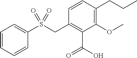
C1=CC=CC(S(CC2=C(C(=O)O)C(OC)=C(CCC)C=C2)(=O)=O)=C1
